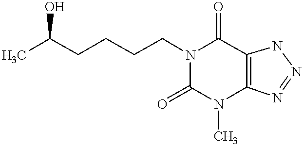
CC(CCCCN1C(=O)C2=C(N(C)C1=O)N=NN2)O
